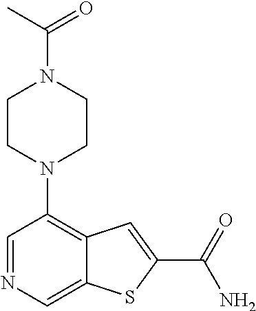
C1=NC=C2C(=C1N1CCN(C(=O)C)CC1)C=C(C(N)=O)S2
